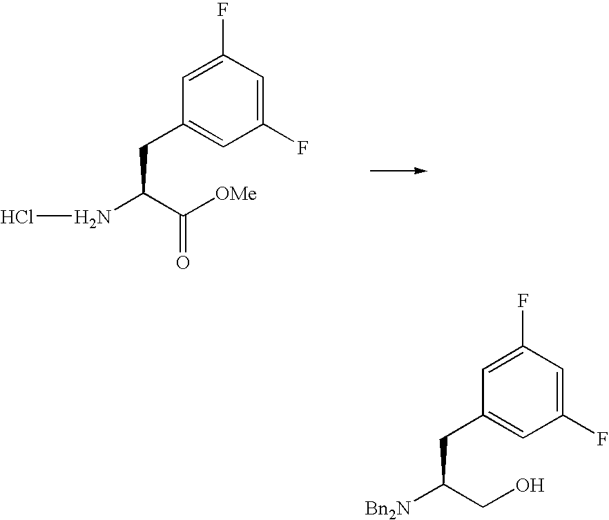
C1(CC(NCl)C([OMe])=O)=CC(F)=CC(F)=C1.C1(CC([Bn2N])CO)=CC(F)=CC(F)=C1
